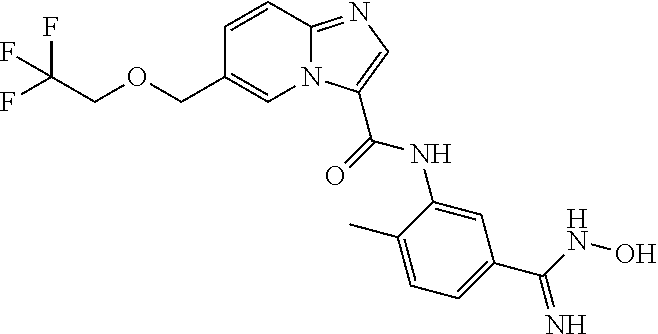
C1=CC2=NC=C(C(=O)NC3=CC(C(=N)NO)=CC=C3C)N2C=C1COCC(F)(F)F
